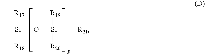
C[Si](O[Si]([R21])([R19])[R20])([R17])[R18]
